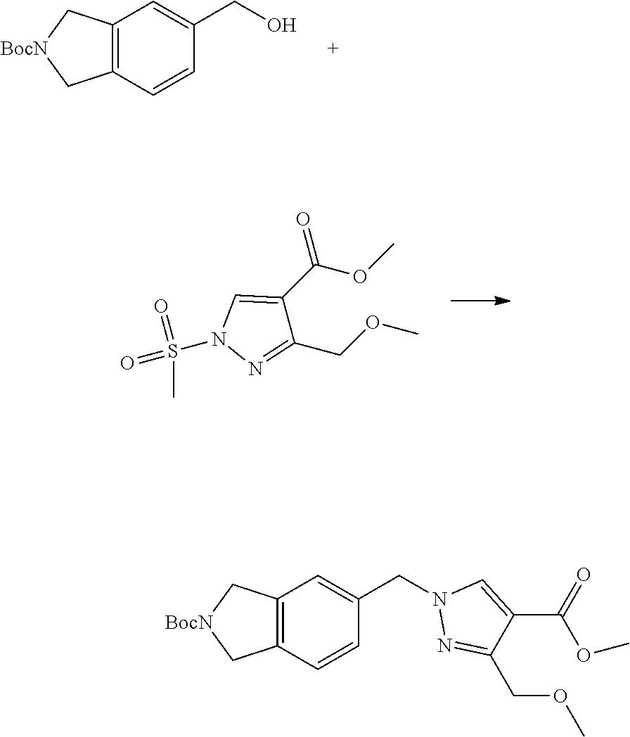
C12=C(C=CC(CO)=C1)C[BocN]C2.C(C1=CN(S(=O)(C)=O)N=C1COC)(OC)=O.C12=C(C=CC(CN3N=C(COC)C(C(OC)=O)=C3)=C1)C[BocN]C2
